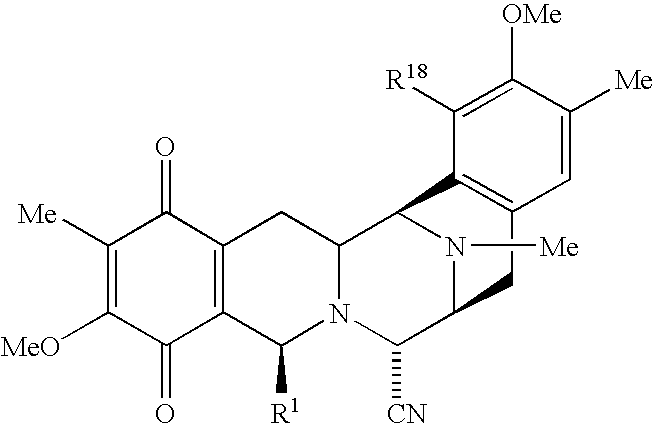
C1([MeO])=C([Me])C(=O)C2=C(C1=O)C([R1])N1C(C2)C2C3=C(CC(C1[CN])N2[Me])C=C([Me])C([OMe])=C3[R18]
